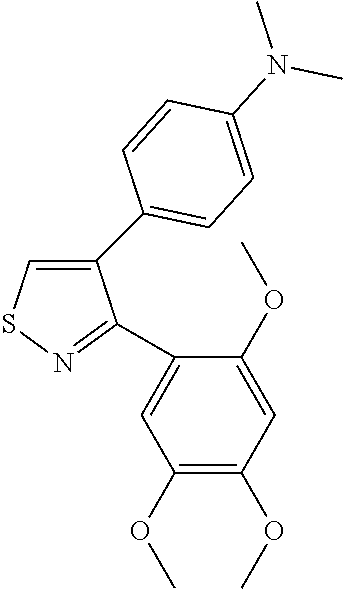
C1(C2=CC=C(N(C)C)C=C2)=CSN=C1C1=CC(OC)=C(OC)C=C1OC
